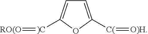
C1=C([C(]=[O)H])OC([)C]=[RO(O])=C1
